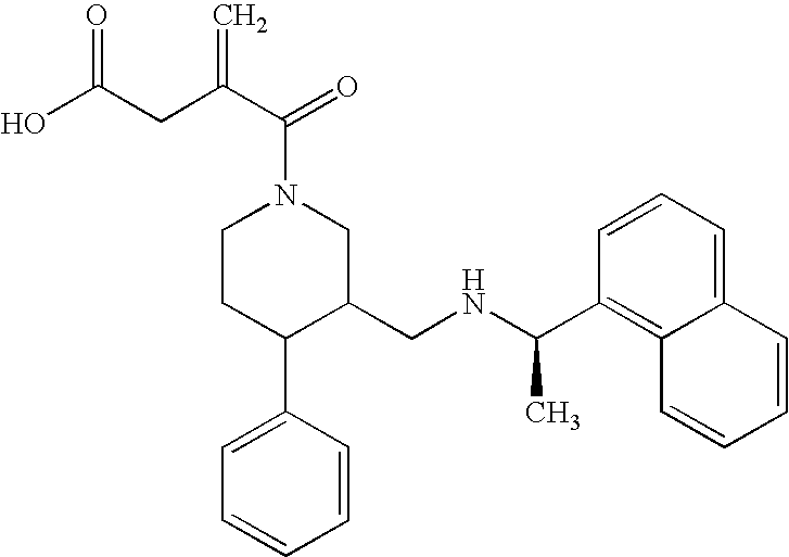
C1CC(C2=CC=CC=C2)C(CNC(C)C2=C3C(=CC=C2)C=CC=C3)CN1C(=O)C(CC(O)=O)=C
